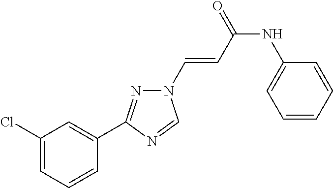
C1(Cl)=CC=CC(C2=NN(C=CC(NC3=CC=CC=C3)=O)C=N2)=C1
